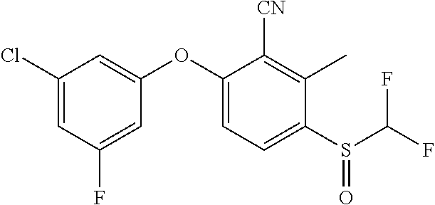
C1(Cl)=CC(F)=CC(OC2=CC=C(S(=O)C(F)F)C(C)=C2[CN])=C1
